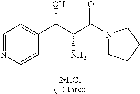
C1=NC=CC(C(C(C(N2CCCC2)=O)N)O)=C1.[2HCl()-threo]
